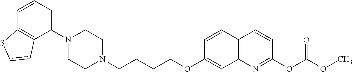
C1(N2CCN(CCCCOC3=CC4=C(C=C3)C=CC(OC(OC)=O)=N4)CC2)=CC=CC2=C1C=CS2
